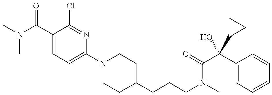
CN(C(C1=CC=C(N2CCC(CCCN(C)C(=O)C(C3=CC=CC=C3)(O)C3CC3)CC2)N=C1Cl)=O)C
